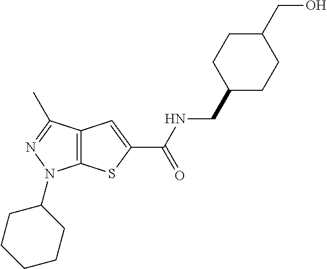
C12=C(C(C)=NN1C1CCCCC1)C=C(C(NCC1CCC(CO)CC1)=O)S2
